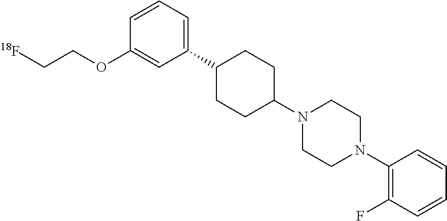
C1(C2=CC=CC(OCC[18F])=C2)CCC(N2CCN(C3=C(F)C=CC=C3)CC2)CC1
